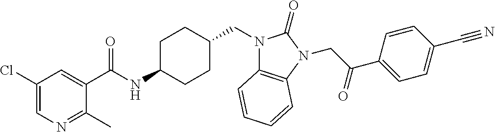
C1(Cl)=CN=C(C)C(C(NC2CCC(CN3C4=C(N(CC(C5=CC=C(C#N)C=C5)=O)C3=O)C=CC=C4)CC2)=O)=C1
